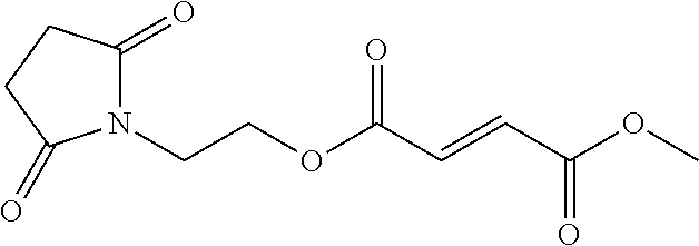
C(COC(C=CC(OC)=O)=O)N1C(=O)CCC1=O
